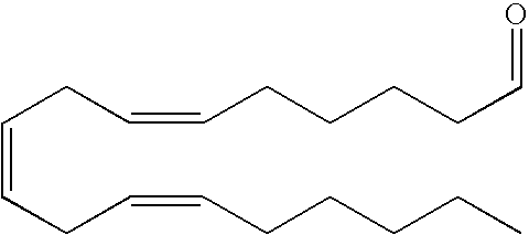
C(=CCC=CCCCCC)CC=CCCCCC=O
